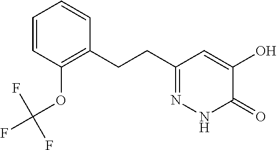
C1=CC(OC(F)(F)F)=C(CCC2=NNC(=O)C(O)=C2)C=C1
